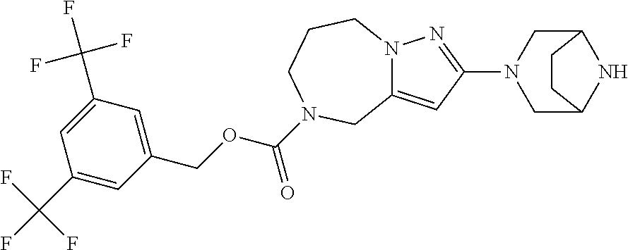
C1=C(C(F)(F)F)C=C(COC(=O)N2CCCN3C(=CC(N4CC5NC(C4)CC5)=N3)C2)C=C1C(F)(F)F
